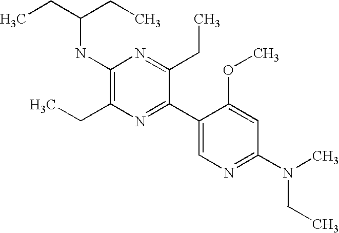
CCC(CC)NC1=C(CC)N=C(C2=CN=C(N(CC)C)C=C2OC)C(CC)=N1
